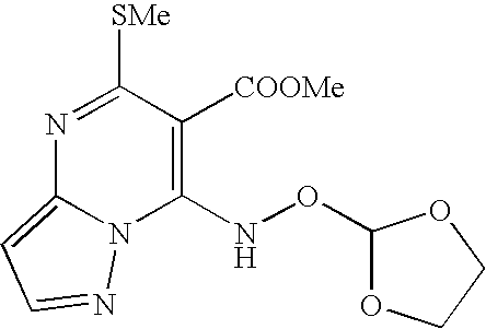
N1=C([SMe])C([COOMe])=C(NOC2OCCO2)N2C1=CC=N2
